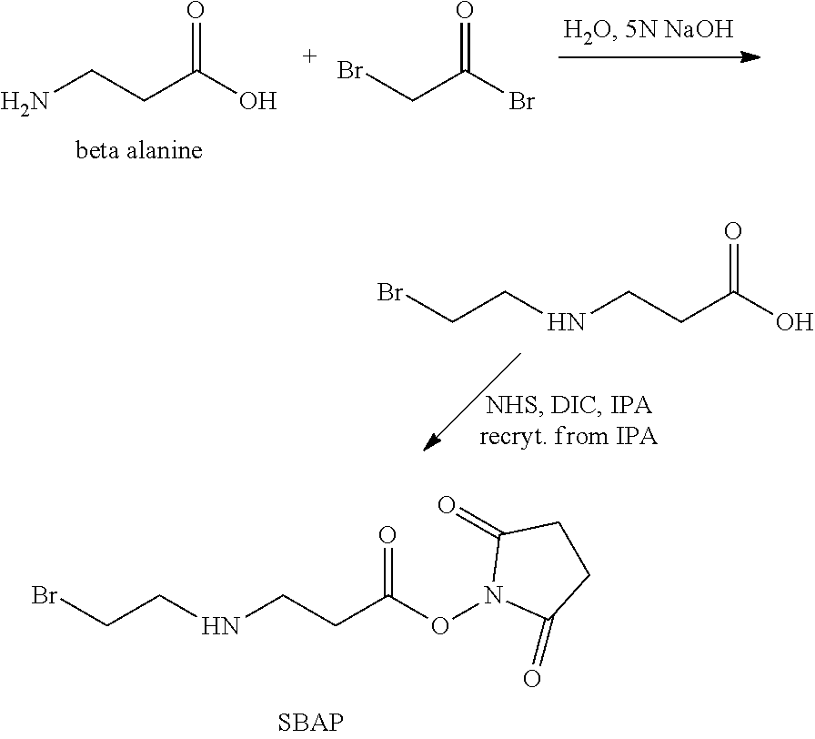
NCCC(O)=O.BrCC(Br)=O.N(CCC(O)=O)CCBr.C(CC(ON1C(=O)CCC1=O)=O)NCCBr
